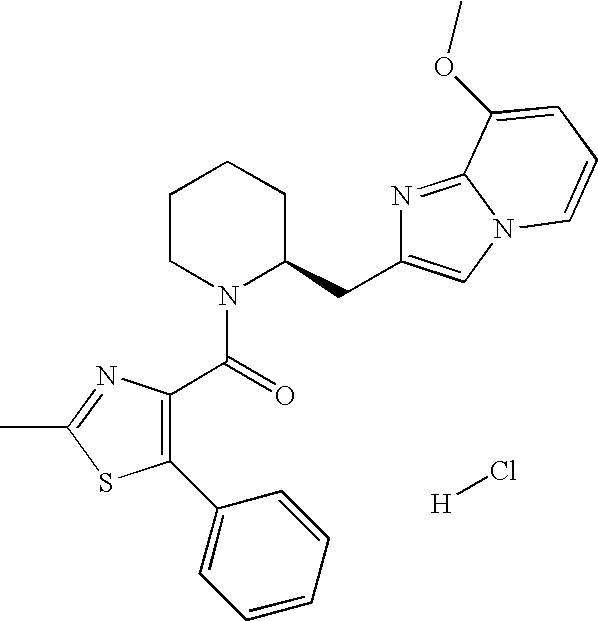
[H]Cl.C1(C(N2C(CC3=CN4C(=N3)C(OC)=CC=C4)CCCC2)=O)=C(C2=CC=CC=C2)SC(C)=N1
